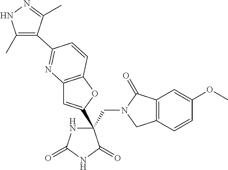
C(C1(C2=CC3=C(O2)C=CC(C2=C(C)NN=C2C)=N3)NC(=O)NC1=O)N1CC2=C(C1=O)C=C(OC)C=C2
